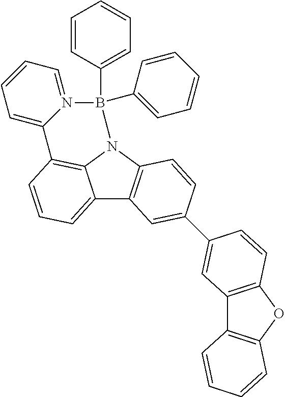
C12=CC=CC3=C1N(C1=C2C=C(C2=CC4=C(OC5=C4C=CC=C5)C=C2)C=C1)B(C1=CC=CC=C1)(C1=CC=CC=C1)N1=CC=CC=C31
